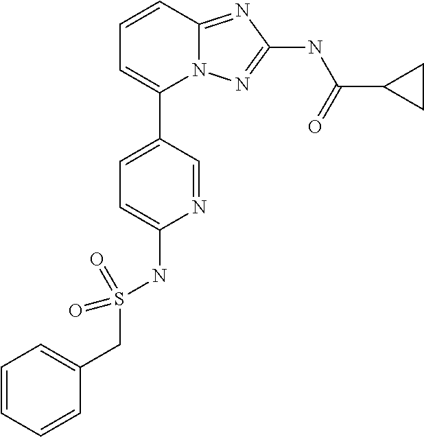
C1=CC2=NC(NC(C3CC3)=O)=NN2C(C2=CC=C(NS(CC3=CC=CC=C3)(=O)=O)N=C2)=C1
